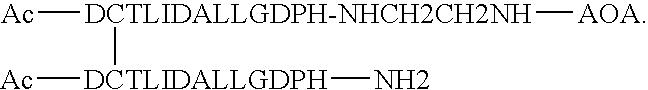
[Ac][DCTLIDALLGDPH-NHCH2CH2NH]([DCTLIDALLGDPH]([Ac])N)[AOA]
